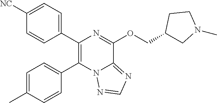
C1(C2=C(C3=CC=C(C)C=C3)N3C(=NC=N3)C(OCC3CN(C)CC3)=N2)=CC=C([NC])C=C1
